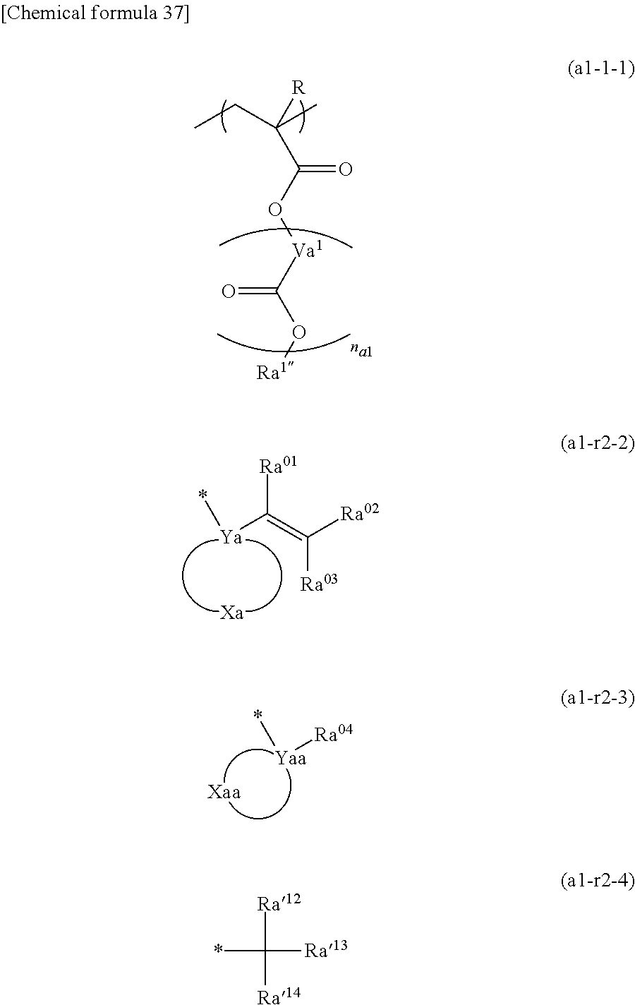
*[Ya]C(=C([Ra02])[Ra03])[Ra01].*[Yaa][Ra04].CCC(C)([R])C(O[Va1]C(O[Ra1])=O)=O.*C([Ra12])([Ra14])[Ra13]
